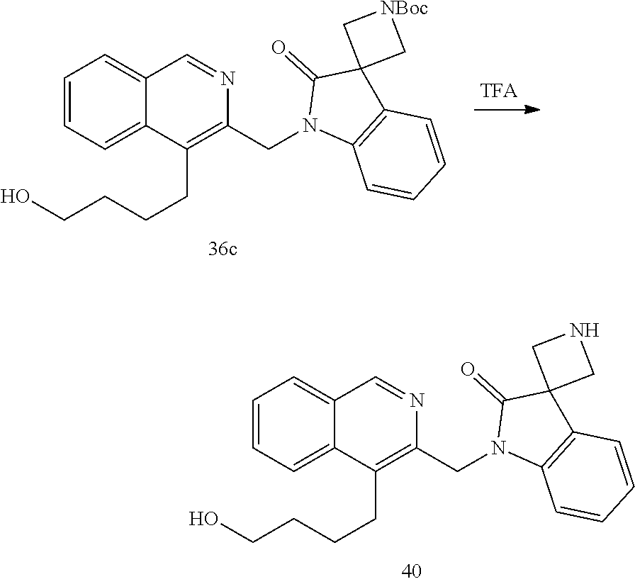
C1=CC=C2C(=C1)C=NC(CN1C3=C(C4(C1=O)C[NBoc]C4)C=CC=C3)=C2CCCCO.C1=CC=C2C(=C1)C=NC(CN1C3=C(C4(C1=O)CNC4)C=CC=C3)=C2CCCCO
